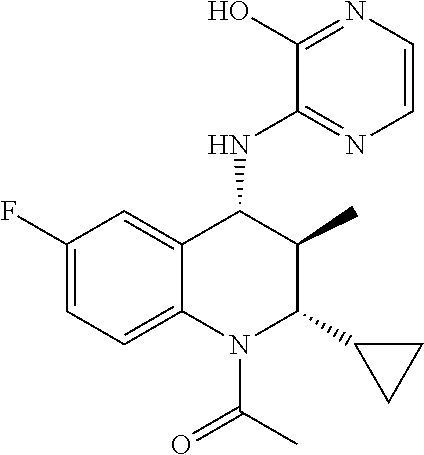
C1(F)=CC=C2C(=C1)C(NC1=NC=CN=C1O)C(C)C(C1CC1)N2C(C)=O
